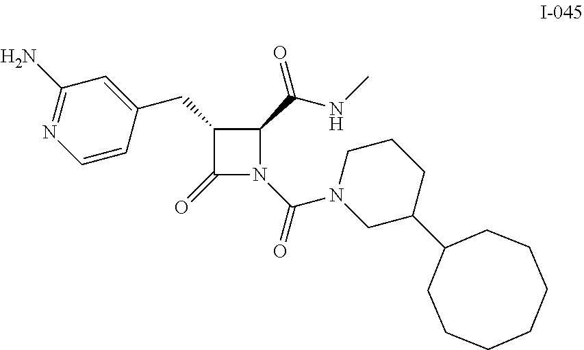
C1=CC(CC2C(=O)N(C(N3CC(C4CCCCCCC4)CCC3)=O)C2C(NC)=O)=CC(N)=N1
